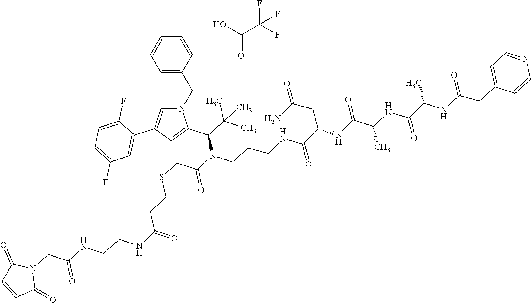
OC(C(F)(F)F)=O.N1(CC2=CC=CC=C2)C=C(C2=CC(F)=CC=C2F)C=C1C(N(CCCNC(C(NC(C(NC(C(NC(CC1=CC=NC=C1)=O)C)=O)C)=O)CC(N)=O)=O)C(=O)CSCCC(=O)NCCNC(=O)CN1C(=O)C=CC1=O)C(C)(C)C
